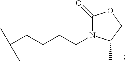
CC(CCCCN1C(=O)OCC1C)C
